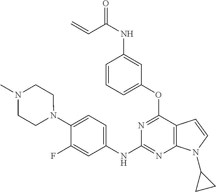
O=C(NC1=CC(OC2=NC(NC3=CC=C(N4CCN(C)CC4)C(F)=C3)=NC3=C2C=CN3C2CC2)=CC=C1)C=C
